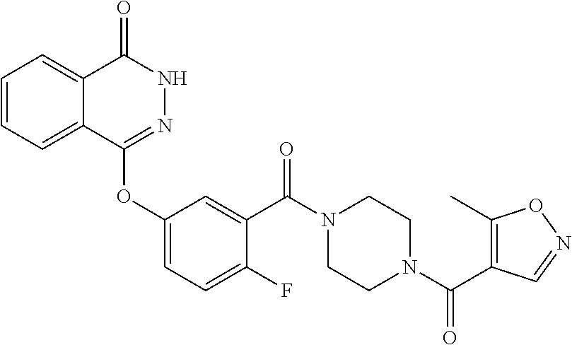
C1=CC=C2C(=C1)C(=O)NN=C2OC1=CC=C(F)C(C(N2CCN(C(C3=C(C)ON=C3)=O)CC2)=O)=C1
